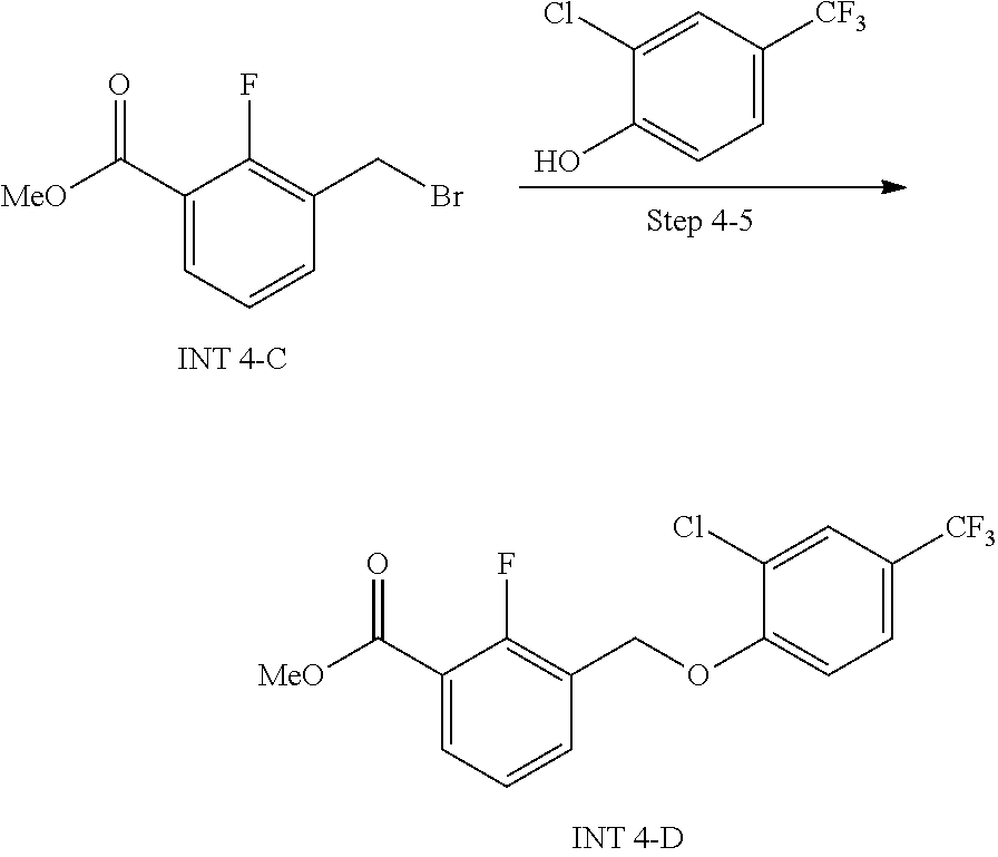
C1(C([MeO])=O)=CC=CC(COC2=CC=C([CF3])C=C2Cl)=C1F.OC1=CC=C([CF3])C=C1Cl.C1(C([MeO])=O)=CC=CC(CBr)=C1F
